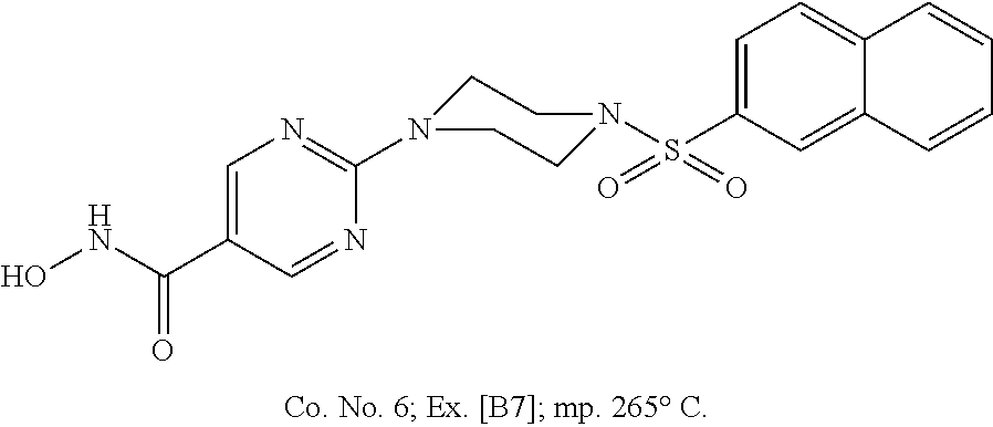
S(C1=CC=C2C(=C1)C=CC=C2)(=O)(=O)N1CCN(C2=NC=C(C(NO)=O)C=N2)CC1
